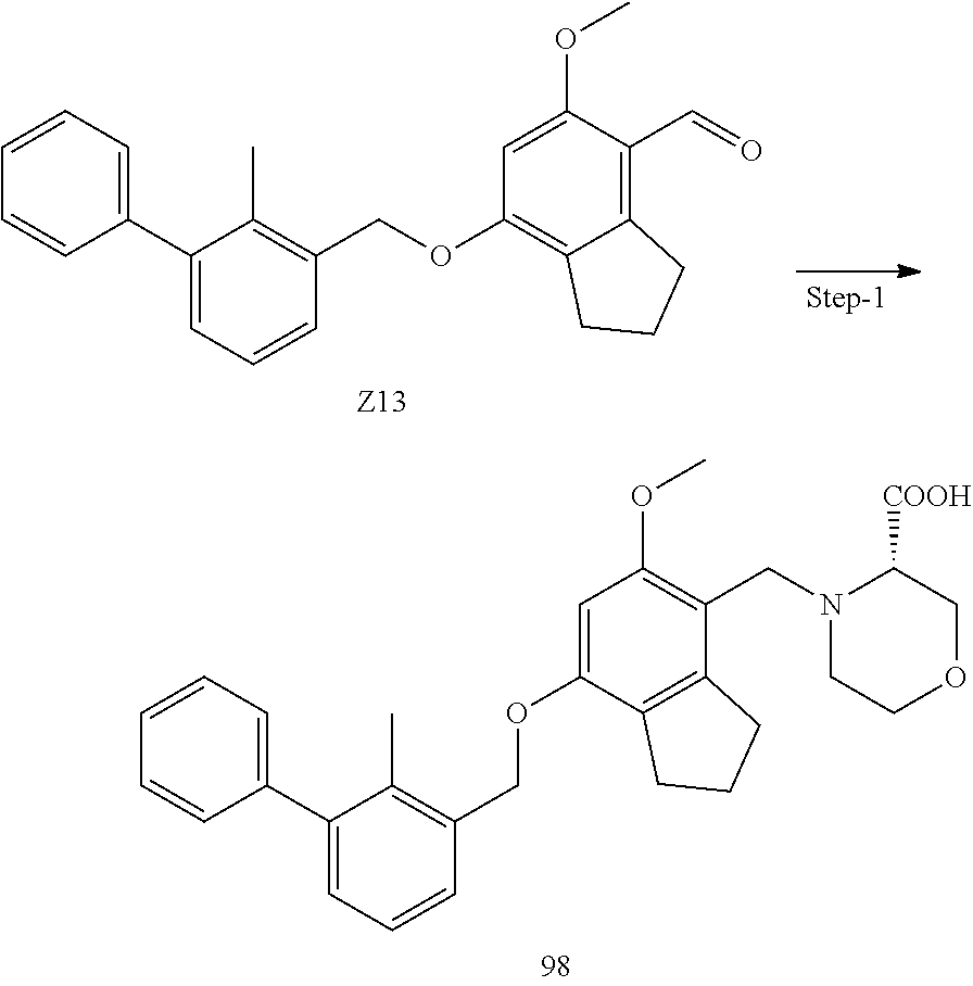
C1=C(OC)C(C=O)=C2C(=C1OCC1=C(C)C(C3=CC=CC=C3)=CC=C1)CCC2.C1=C(OCC2=C(C)C(C3=CC=CC=C3)=CC=C2)C2=C(C(CN3CCOCC3[COOH])=C1OC)CCC2
